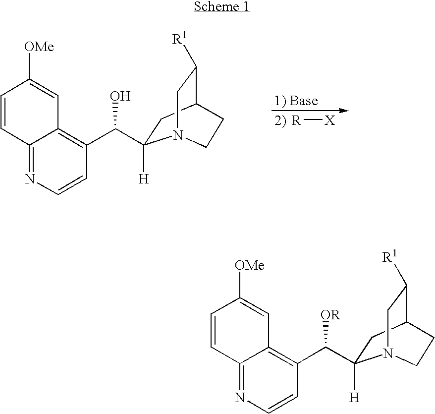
C1=CC2=NC=CC(C(O)C3([H])CC4C([R1])CN3CC4)=C2C=C1[OMe].[R][X].C1=CC2=NC=CC(C([OR])C3([H])CC4C([R1])CN3CC4)=C2C=C1[OMe]
